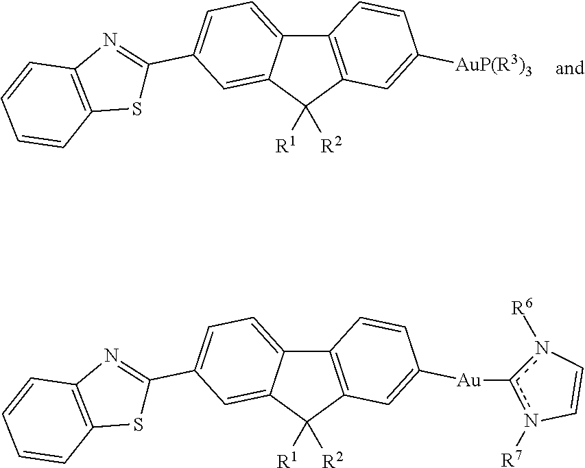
C12=C(C([R2])([R1])C3=CC(C4=NC5=C(S4)C=CC=C5)=CC=C13)C=C([AuP(R3)3])C=C2.C12=C(C([R2])([R1])C3=CC(C4=NC5=C(S4)C=CC=C5)=CC=C13)C=C([Au]c1n([R6])C=Cn1[R7])C=C2
